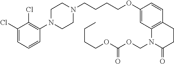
C1(Cl)=CC=CC(N2CCN(CCCCOC3=CC4=C(C=C3)CCC(=O)N4COC(OCCCC)=O)CC2)=C1Cl
